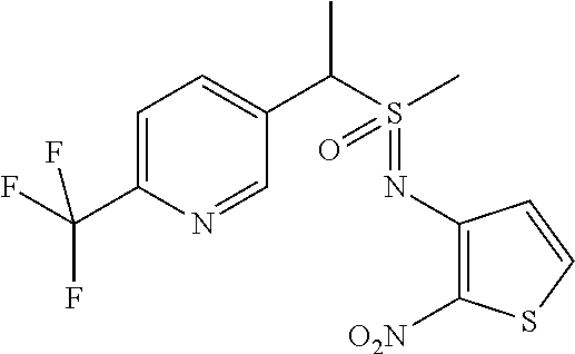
C1=C(C(F)(F)F)N=CC(C(S(C)(=O)=NC2=C([O2N])SC=C2)C)=C1
